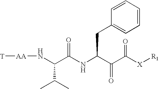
N(C(C(NC(C(C([X][R1])=O)=O)CC1=CC=CC=C1)=O)C(C)C)[AA][T]
